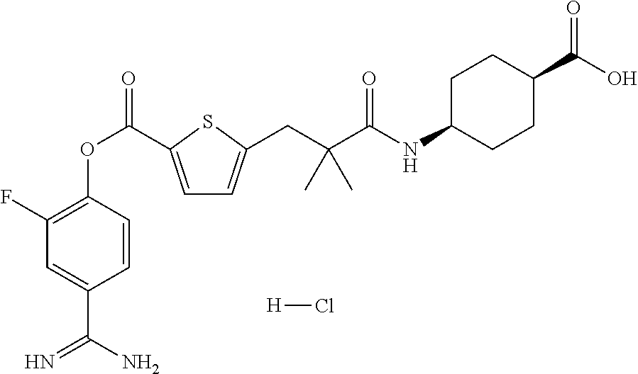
C1(F)=C(OC(=O)C2=CC=C(CC(C(=O)NC3CCC(C(O)=O)CC3)(C)C)S2)C=CC(C(N)=N)=C1.[H]Cl
